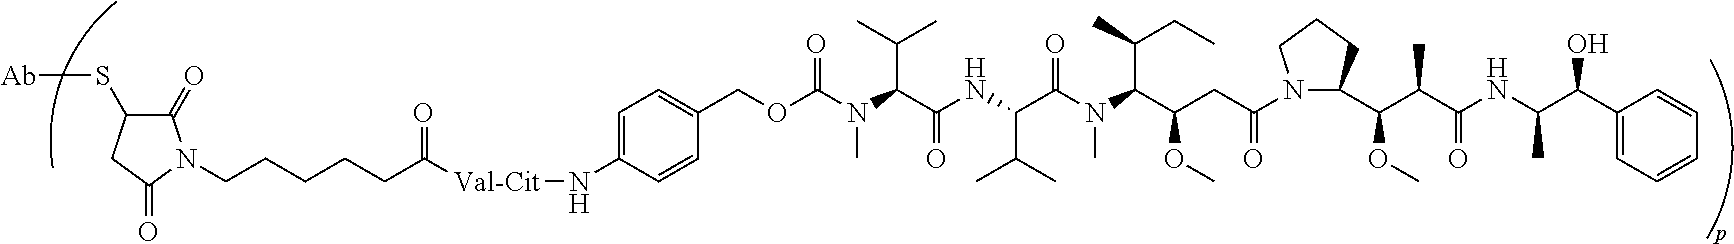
C(N(C(C(NC(C(N(C(C(CC(N1C(C(C(C(NC(C(C2=CC=CC=C2)O)C)=O)C)OC)CCC1)=O)OC)C(C)CC)C)=O)C(C)C)=O)C(C)C)C)(OCC1=CC=C(N[Val-Cit]C(CCCCCN2C(=O)C(S[Ab])CC2=O)=O)C=C1)=O
